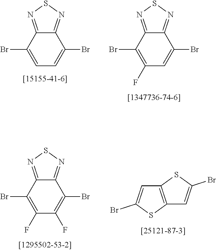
C1(Br)=CC=C(Br)C2=NSN=C12.C1(Br)=C(F)C=C(Br)C2=NSN=C12.C1(Br)=C(F)C(F)=C(Br)C2=NSN=C12.C1=C(Br)SC2=C1SC(Br)=C2
